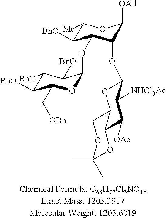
C1([BnO])C(OC2OC(C[OBn])C([BnO])C([BnO])C2[BnO])C(OC2C([NHCl3Ac])C([OAc])C3C(O2)COC(C)(C)O3)C([OAll])OC1[Me]
